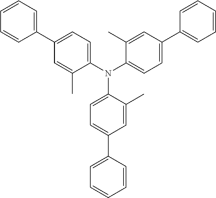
N(C1=CC=C(C2=CC=CC=C2)C=C1C)(C1=CC=C(C2=CC=CC=C2)C=C1C)C1=CC=C(C2=CC=CC=C2)C=C1C
